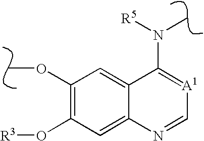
C1(OC)=C(O[R3])C=C2C(=C1)C(N(C)[R5])=[A1]C=N2
